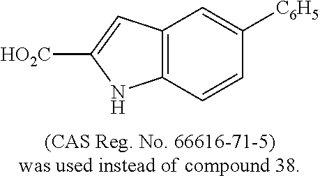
C12=C(C=CC([C6H5])=C1)NC([HO2C])=C2
